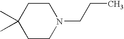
C1C(C)(C)CCN(CCC)C1
